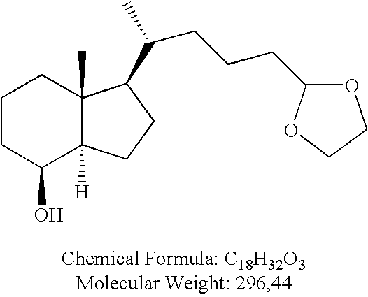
C1CC(O)C2([H])C(C)(C1)C(C(C)CCCC1OCCO1)CC2
